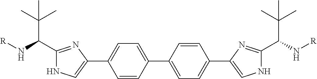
C1(C(C(C)(C)C)N[R])=NC(C2=CC=C(C3=CC=C(C4=CNC(C(N[R])C(C)(C)C)=N4)C=C3)C=C2)=CN1
